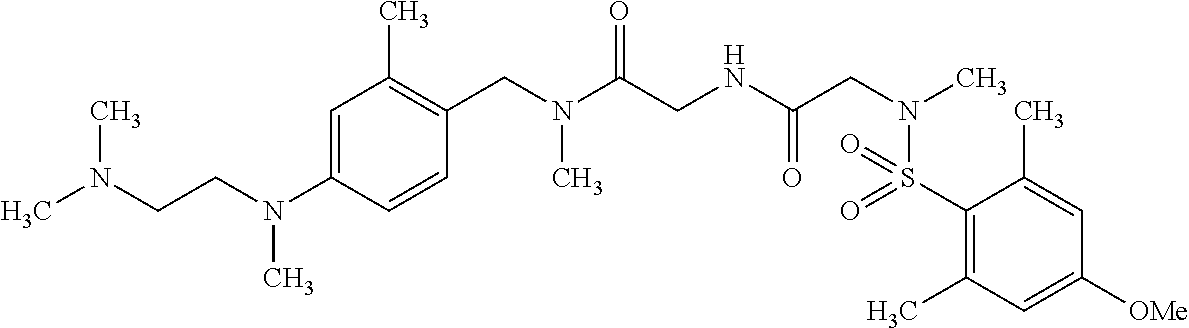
C1=C(N(CCN(C)C)C)C=CC(CN(C(CNC(CN(C)S(=O)(=O)C2=C(C)C=C([OMe])C=C2C)=O)=O)C)=C1C
